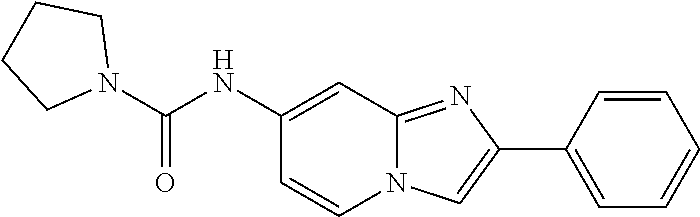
C12=NC(C3=CC=CC=C3)=CN1C=CC(NC(N1CCCC1)=O)=C2
